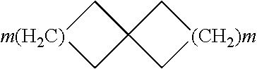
C1[m(H2C)]CC12C[(CH2)m]C2
